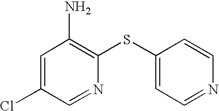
C1=C(Cl)C=NC(SC2=CC=NC=C2)=C1N
